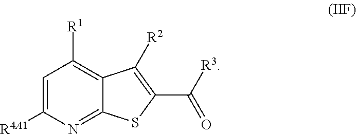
C1=C([R4A1])N=C2C(=C1[R1])C([R2])=C(C([R3])=O)S2
